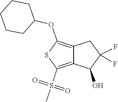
C12=C(S(=O)(C)=O)SC(OC3CCCCC3)=C1CC(F)(F)C2O
